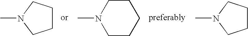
CN1CCCCC1.C1CCN(C)C1.C1CCN(C)C1
